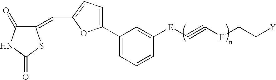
C1(=CC2=CC=C(C3=CC=CC([E]C#CFCC[Y])=C3)O2)C(=O)NC(=O)S1
